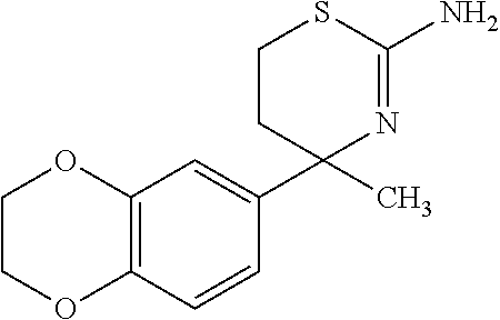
C1COC2=C(O1)C=C(C1(C)N=C(N)SCC1)C=C2
